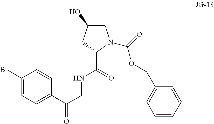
C1C(O)CC(C(=O)NCC(=O)C2=CC=C(Br)C=C2)N1C(=O)OCC1=CC=CC=C1
